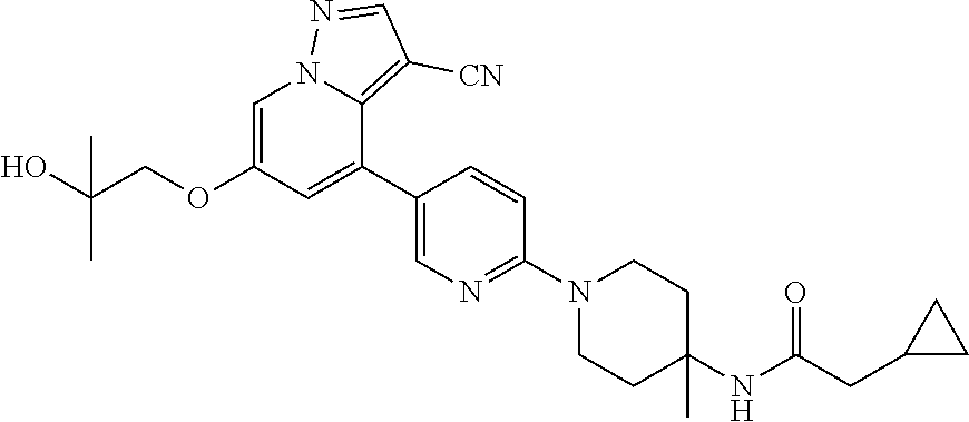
C1=C(OCC(O)(C)C)C=C(C2=CN=C(N3CCC(NC(CC4CC4)=O)(C)CC3)C=C2)C2=C([CN])C=NN12
